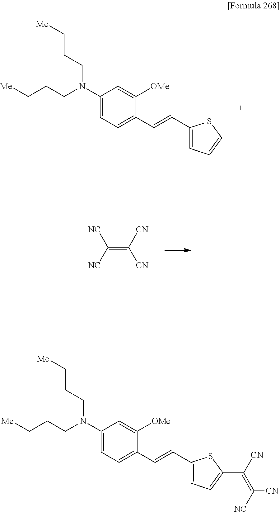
C(=C([CN])[CN])([NC])[NC].C1(N(CCC[Me])CCC[Me])=CC=C(C=CC2=CC=C(C([CN])=C([CN])[NC])S2)C([OMe])=C1.C1(N(CCC[Me])CCC[Me])=CC=C(C=CC2=CC=CS2)C([OMe])=C1
